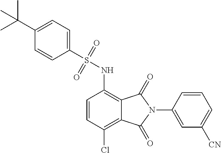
C1=CC(Cl)=C2C(=C1NS(=O)(=O)C1=CC=C(C(C)(C)C)C=C1)C(=O)N(C1=CC([CN])=CC=C1)C2=O
